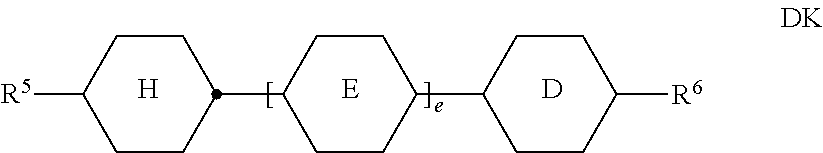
C1CC([R5])CCC1C1CCC(C2CCC([R6])CC2)CC1.[H].[D]
